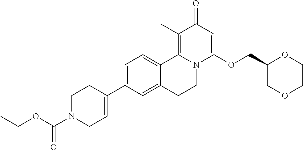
C1=C(C2=CCN(C(=O)OCC)CC2)C=C2C(=C1)C1=C(C)C(=O)C=C(OCC3COCCO3)N1CC2
